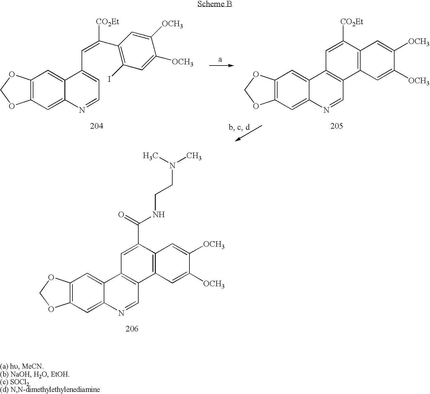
C12=C(C=C3C(=C1)C(C=C([CO2Et])C1=C(I)C=C([OCH3])C([OCH3])=C1)=CC=N3)OCO2.C12=C(C=C3C(=C1)C1=C(C=N3)C3=C(C([CO2Et])=C1)C=C([OCH3])C([OCH3])=C3)OCO2.C12=C(C=C3C(=C1)C1=C(C=N3)C3=C(C(C(=O)NCCN(C)C)=C1)C=C([OCH3])C([OCH3])=C3)OCO2
